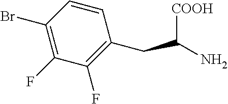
[COOH]C(N)CC1=C(F)C(F)=C(Br)C=C1
